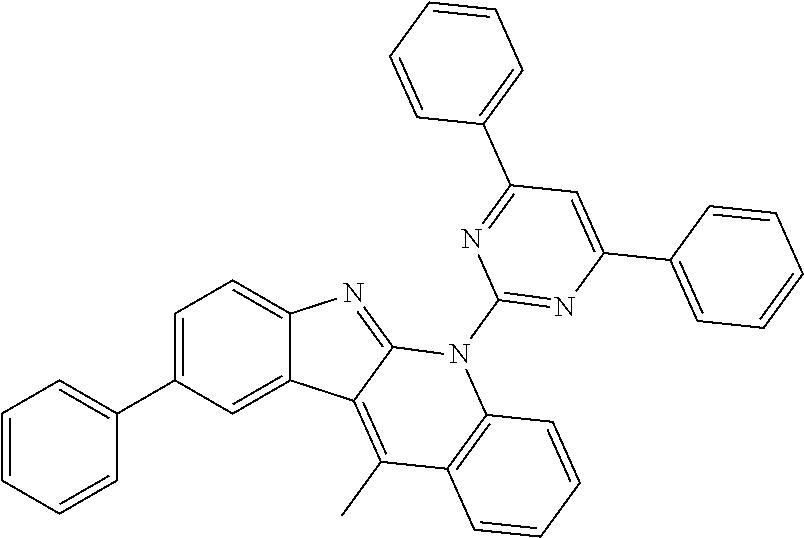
C1=C(C2=CC=CC=C2)C=C2C(=C1)N=C1C2=C(C)C2=C(N1C1=NC(C3=CC=CC=C3)=CC(C3=CC=CC=C3)=N1)C=CC=C2
